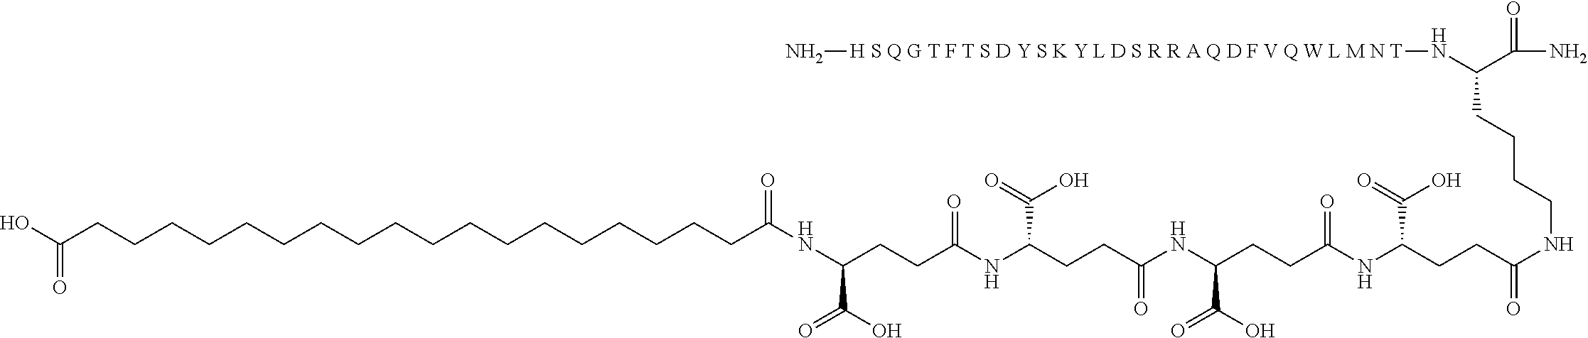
OC(CCCCCCCCCCCCCCCCCCC(NC(CCC(NC(CCC(NC(CCC(NC(CCC(NCCCCC(C(N)=O)N[H S Q G T F T S D Y S K Y L D S R R A Q D F V Q W L M N T]N)=O)C(O)=O)=O)C(O)=O)=O)C(=O)O)=O)C(O)=O)=O)=O
